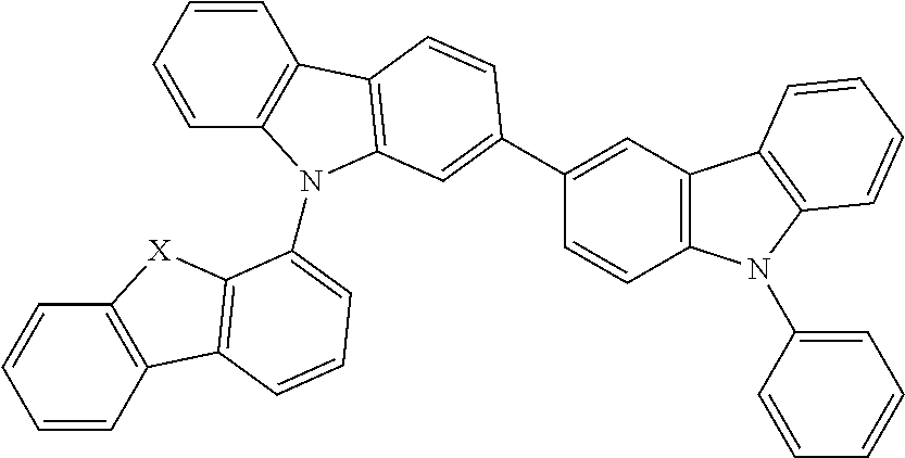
C1=CC=CC2=C1[X]C1=C2C=CC=C1N1C2=C(C=CC=C2)C2=C1C=C(C1=CC3=C(N(C4=CC=CC=C4)C4=C3C=CC=C4)C=C1)C=C2
